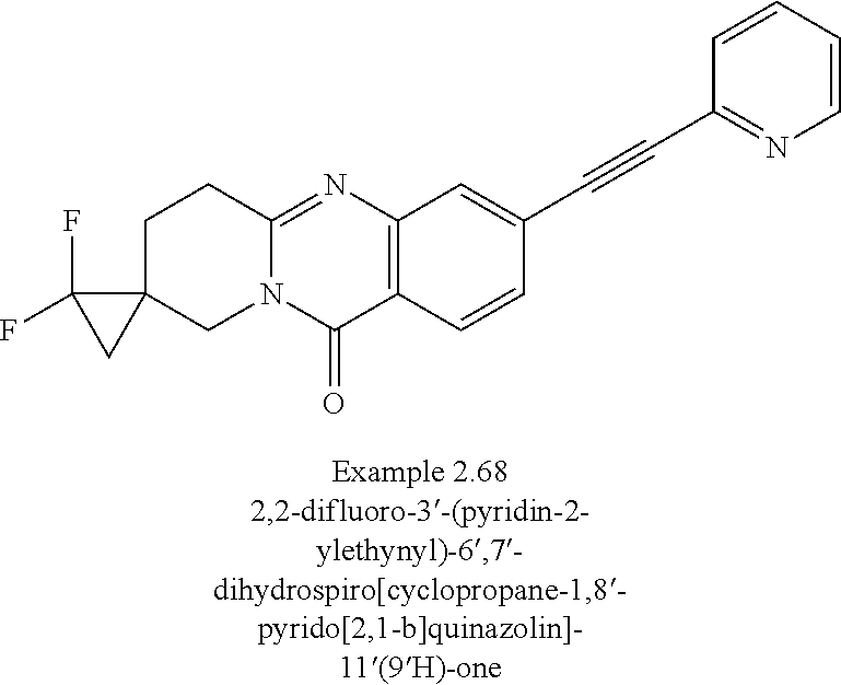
C1C2(CN3C(=NC4=C(C3=O)C=CC(C#CC3=NC=CC=C3)=C4)C1)C(F)(F)C2
